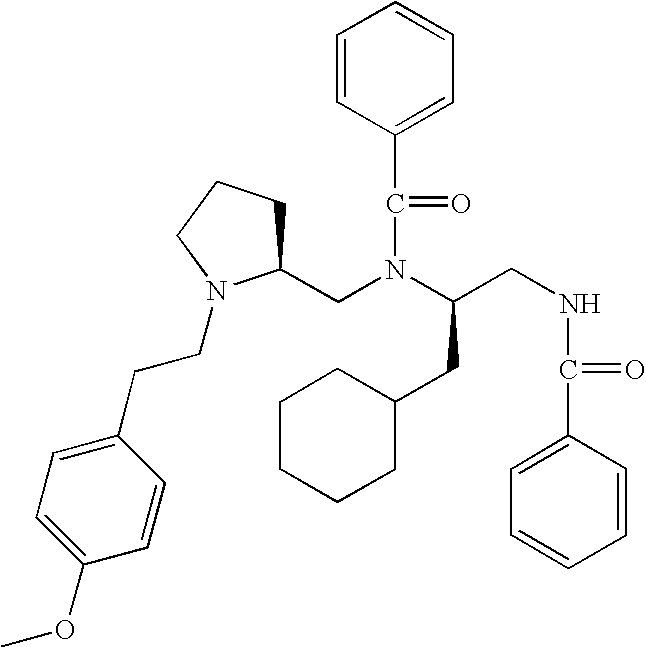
C(N(C(=O)C1=CC=CC=C1)C(CNC(=O)C1=CC=CC=C1)CC1CCCCC1)C1CCCN1CCC1=CC=C(OC)C=C1
